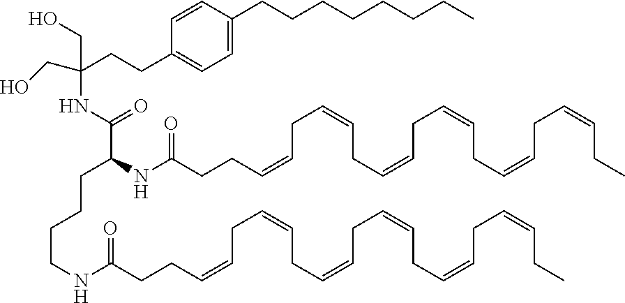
C1=C(CCCCCCCC)C=CC(CCC(CO)(CO)NC(C(NC(CCC=CCC=CCC=CCC=CCC=CCC=CCC)=O)CCCCNC(CCC=CCC=CCC=CCC=CCC=CCC=CCC)=O)=O)=C1
